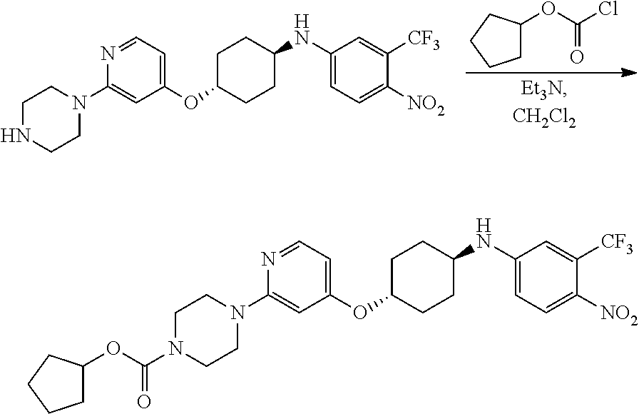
C1NCCN(C2=CC(OC3CCC(NC4=CC=C([NO2])C([CF3])=C4)CC3)=CC=N2)C1.C1C(OC(Cl)=O)CCC1.C1CN(C2=CC(OC3CCC(NC4=CC=C([NO2])C([CF3])=C4)CC3)=CC=N2)CCN1C(OC1CCCC1)=O
